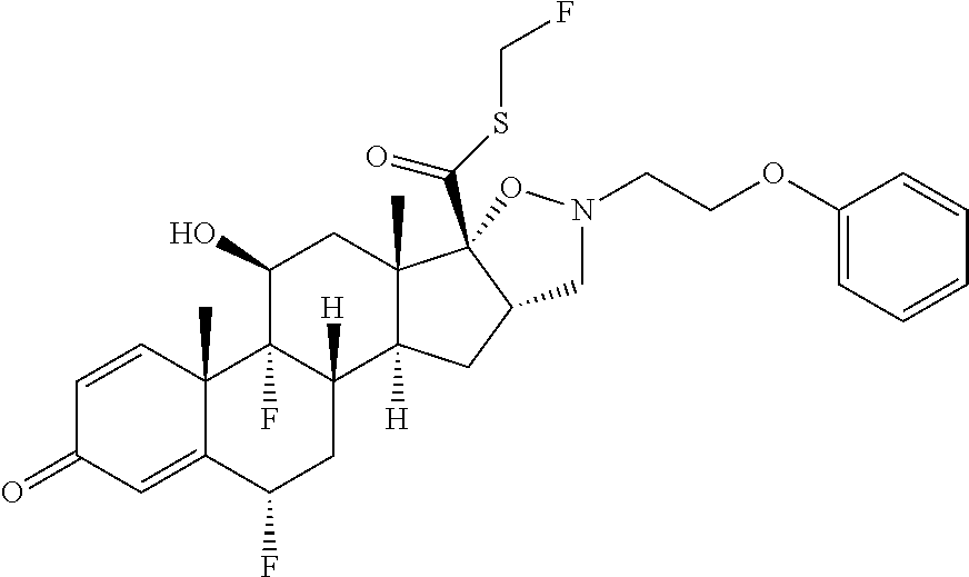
C1=CC2(C)C(=CC1=O)C(F)CC1([H])C2(F)C(O)CC2(C)C1([H])CC1C2(C(SCF)=O)ON(CCOC2=CC=CC=C2)C1
